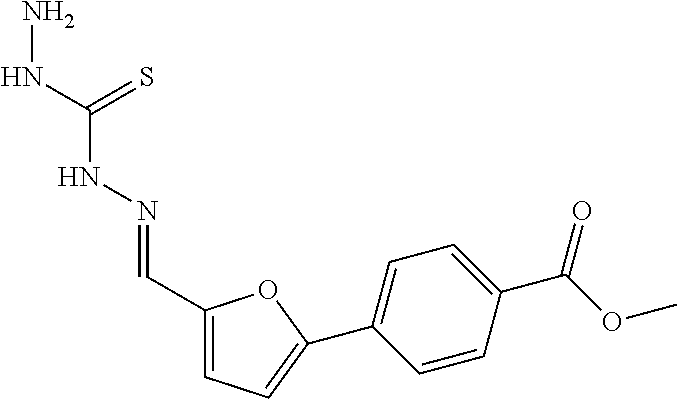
C1(C=NNC(NN)=S)=CC=C(C2=CC=C(C(OC)=O)C=C2)O1
